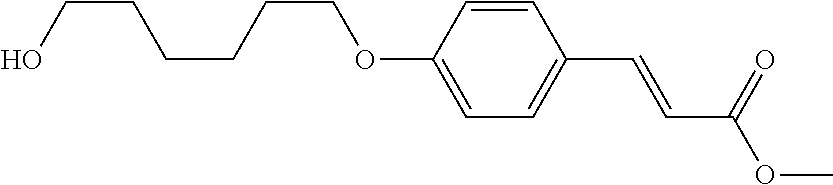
C1=C(OCCCCCCO)C=CC(C=CC(OC)=O)=C1
